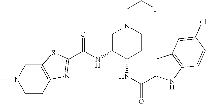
CN1CCC2=C(C1)SC(C(NC1C(NC(=O)C3=CC4=C(N3)C=CC(Cl)=C4)CCN(CCF)C1)=O)=N2
